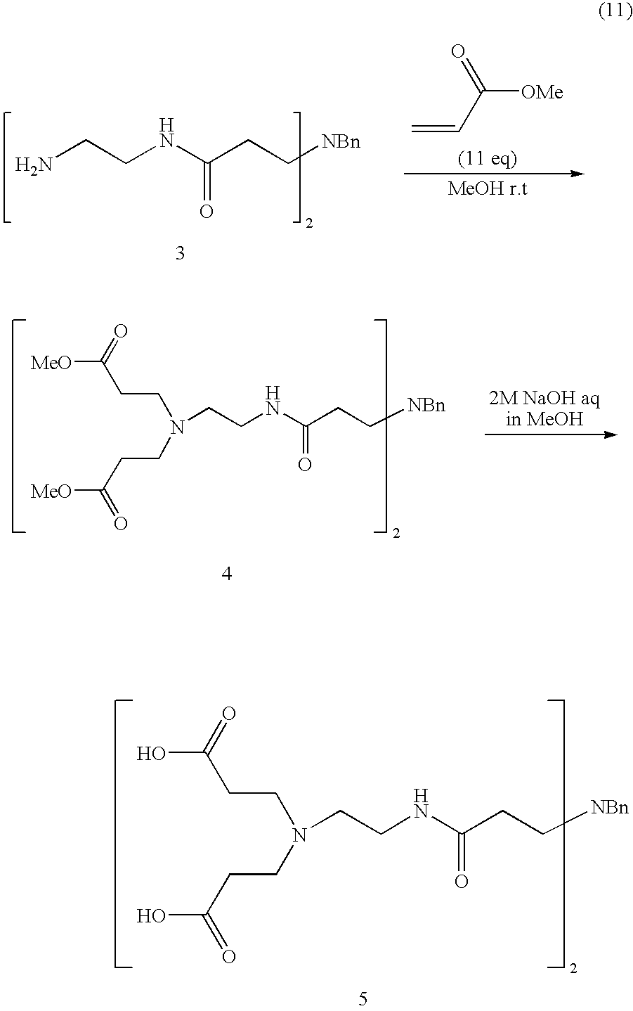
NCCNC(CC[NBn])=O.O=C([OMe])C=C.[MeO]C(=O)CCN(CCNC(CC[NBn])=O)CCC([MeO])=O.OC(=O)CCN(CCNC(CC[NBn])=O)CCC(O)=O
